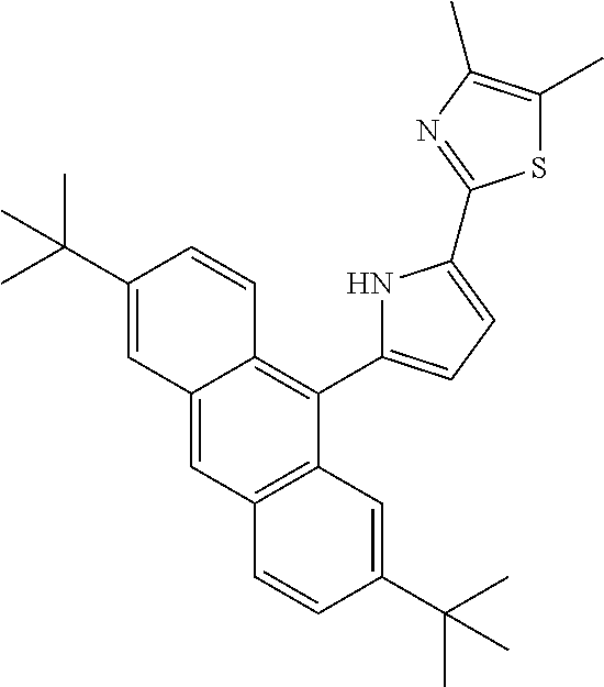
C12=CC3=C(C(C4=CC=C(C5=NC(C)=C(C)S5)N4)=C1C=CC(C(C)(C)C)=C2)C=C(C(C)(C)C)C=C3
